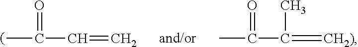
O=C(C=C)C.O=C(C(=[CH2)])C)C
